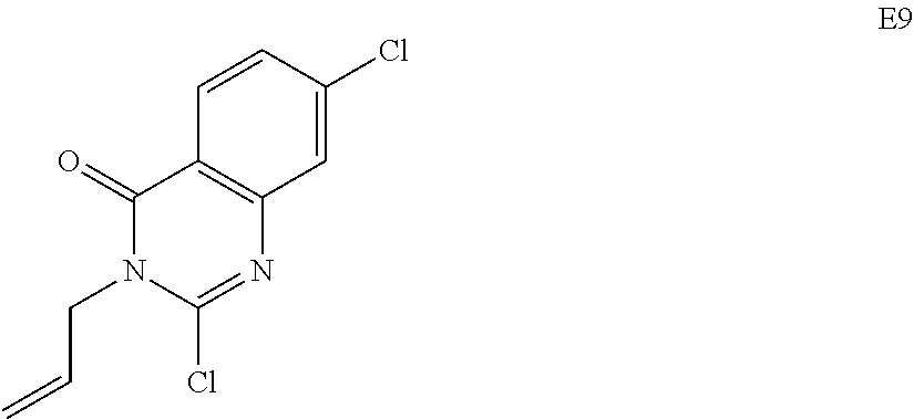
C1(=O)N(CC=C)C(Cl)=NC2=C1C=CC(Cl)=C2
